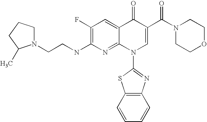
N1(CCNC2=C(F)C=C3C(=N2)N(C2=NC4=C(S2)C=CC=C4)C=C(C(N2CCOCC2)=O)C3=O)CCCC1C
